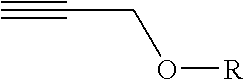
C#CCO[R]
